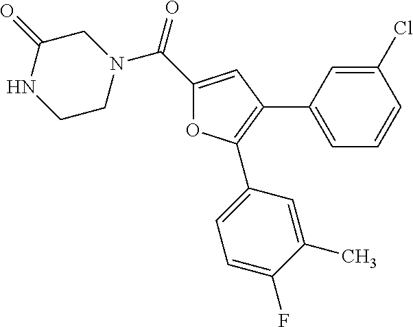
C1(C(N2CC(=O)NCC2)=O)=CC(C2=CC=CC(Cl)=C2)=C(C2=CC=C(F)C(C)=C2)O1
